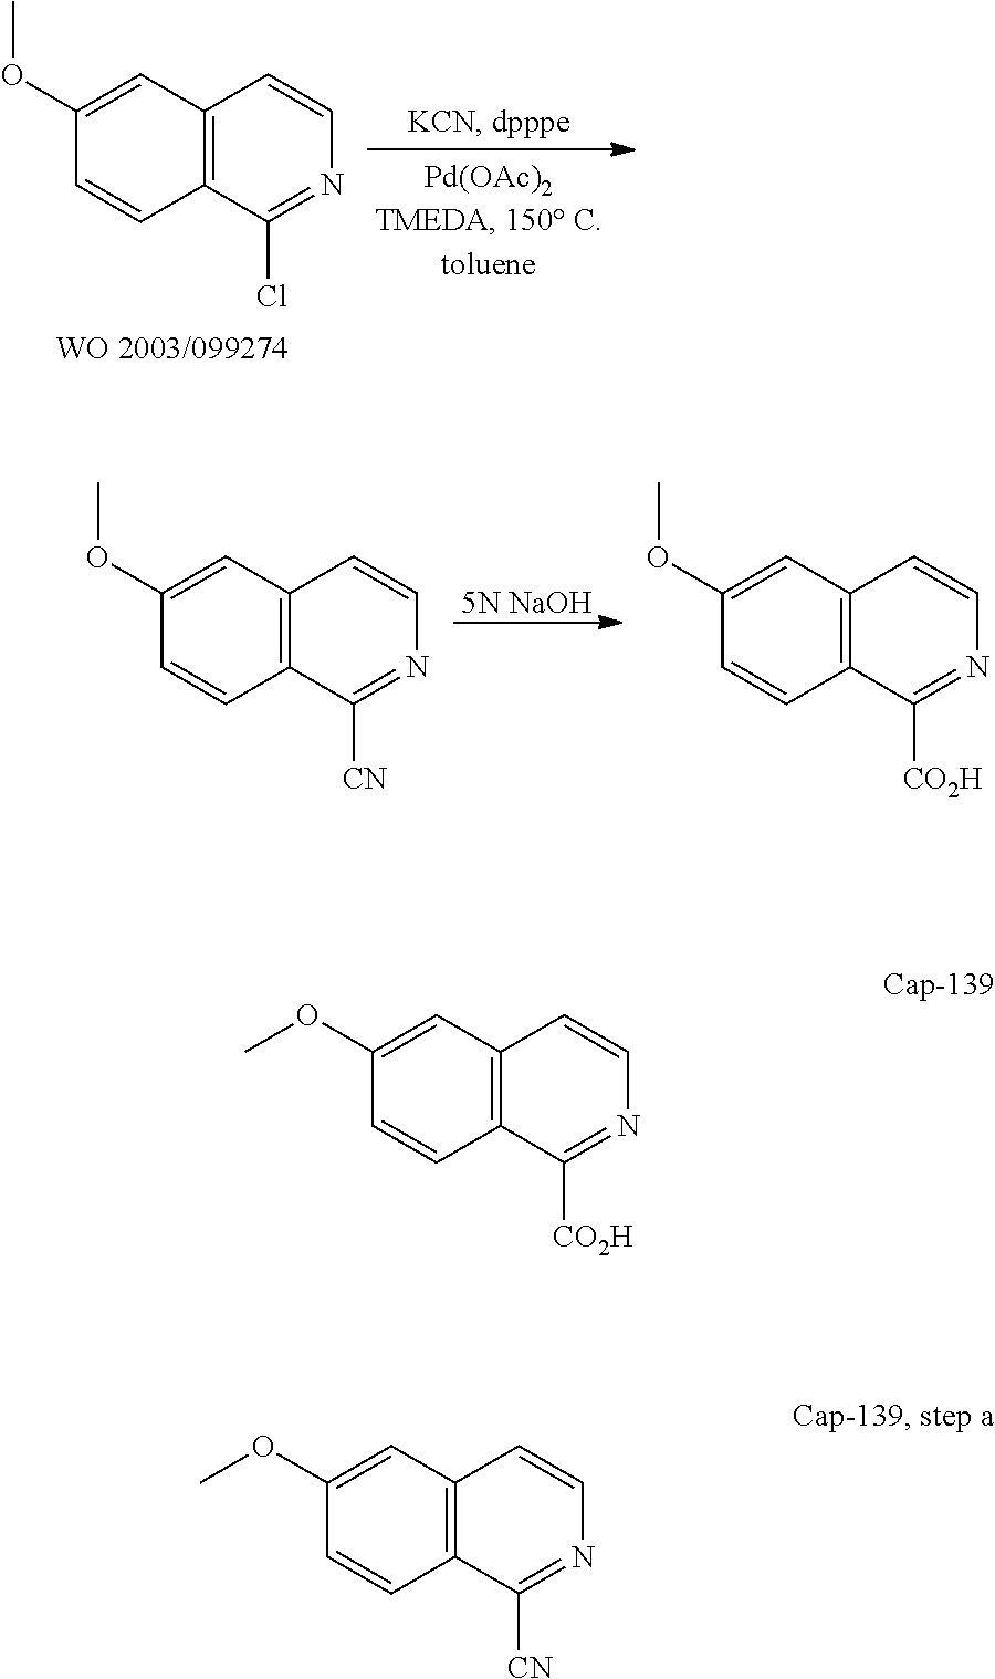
C1(OC)=CC2=C(C=C1)C([CO2H])=NC=C2.C1(OC)=CC2=C(C=C1)C([CN])=NC=C2.C1(OC)=CC2=C(C=C1)C(Cl)=NC=C2.C1(OC)=CC2=C(C=C1)C([CN])=NC=C2.[5N NaOH].C1(OC)=CC2=C(C=C1)C([CO2H])=NC=C2
